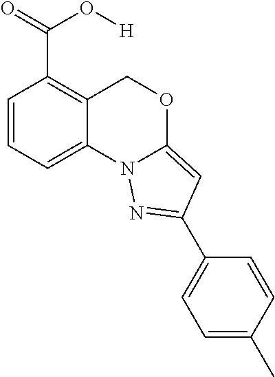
C1=CC=C2C(=C1C(=O)O[H])COC1=CC(C3=CC=C(C)C=C3)=NN21
